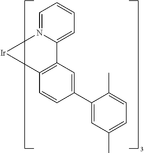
C1=CC=N2C(=C1)C1=C([Ir]2)C=CC(C2=CC(C)=CC=C2C)=C1
